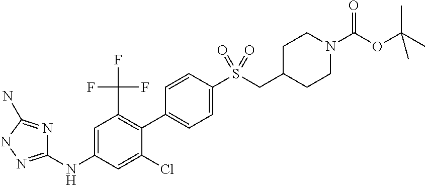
S(C1=CC=C(C2=C(C(F)(F)F)C=C(NC3=NNC(N)=N3)C=C2Cl)C=C1)(=O)(=O)CC1CCN(C(OC(C)(C)C)=O)CC1
